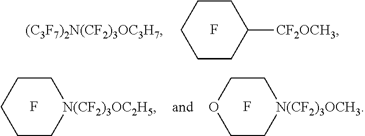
C1([CF2OCH3])CCCCC1.F.[N(CF2)3OC2H5]1CCCCC1.F.[N(CF2)3OCH3]1CCOCC1.F
